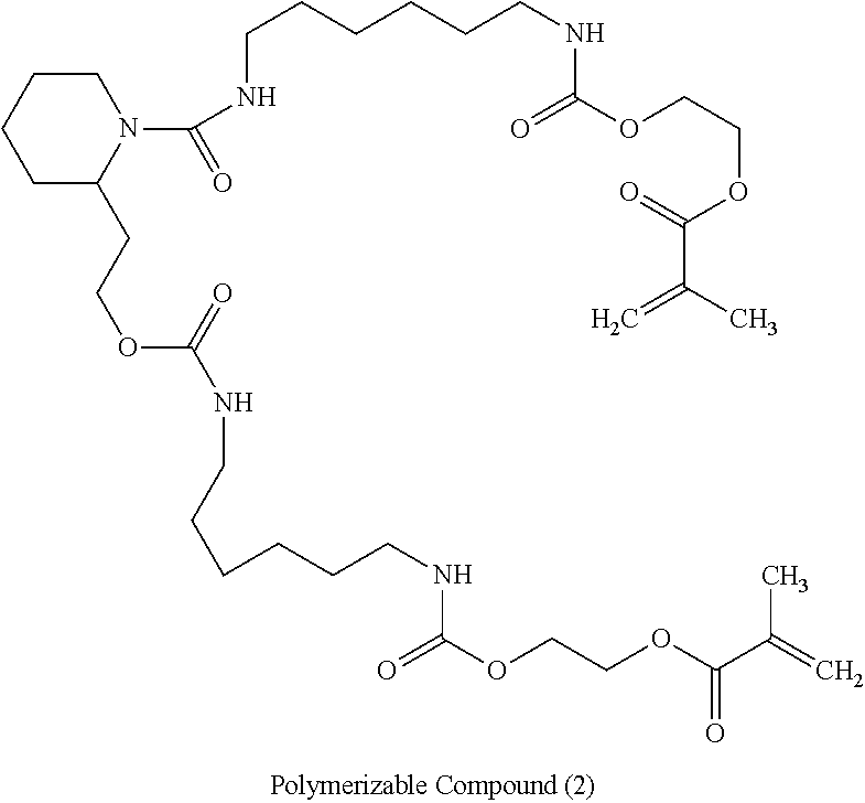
C1C(CCOC(NCCCCCCNC(OCCOC(C(=C)C)=O)=O)=O)N(C(=O)NCCCCCCNC(OCCOC(C(C)=C)=O)=O)CCC1
